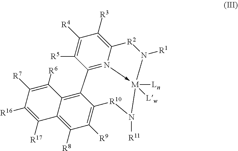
C1([R3])=C2N3->[M]([Ln])([Lw])(N([R1])[R2]2)N([R11])[R10]C2=C([R9])C([R8])=C4C(=C2C=3C([R5])=C1[R4])C([R6])=C([R7])C([R16])=C4[R17]
